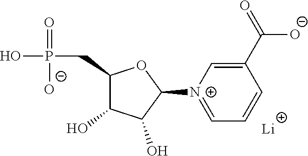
P(CC1C(O)C(O)C([N+]2=CC=CC(C([O-])=O)=C2)O1)(O)(=O)[O-].[Li]
